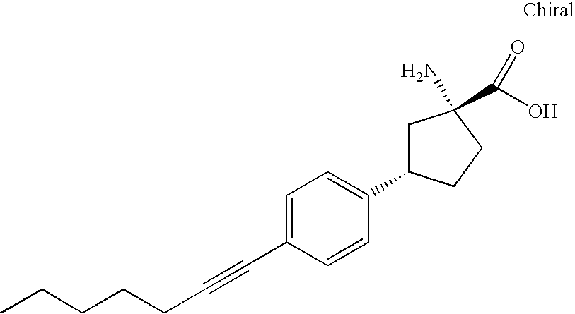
CCCCCC#CC1=CC=C(C2CC(N)(C(O)=O)CC2)C=C1
